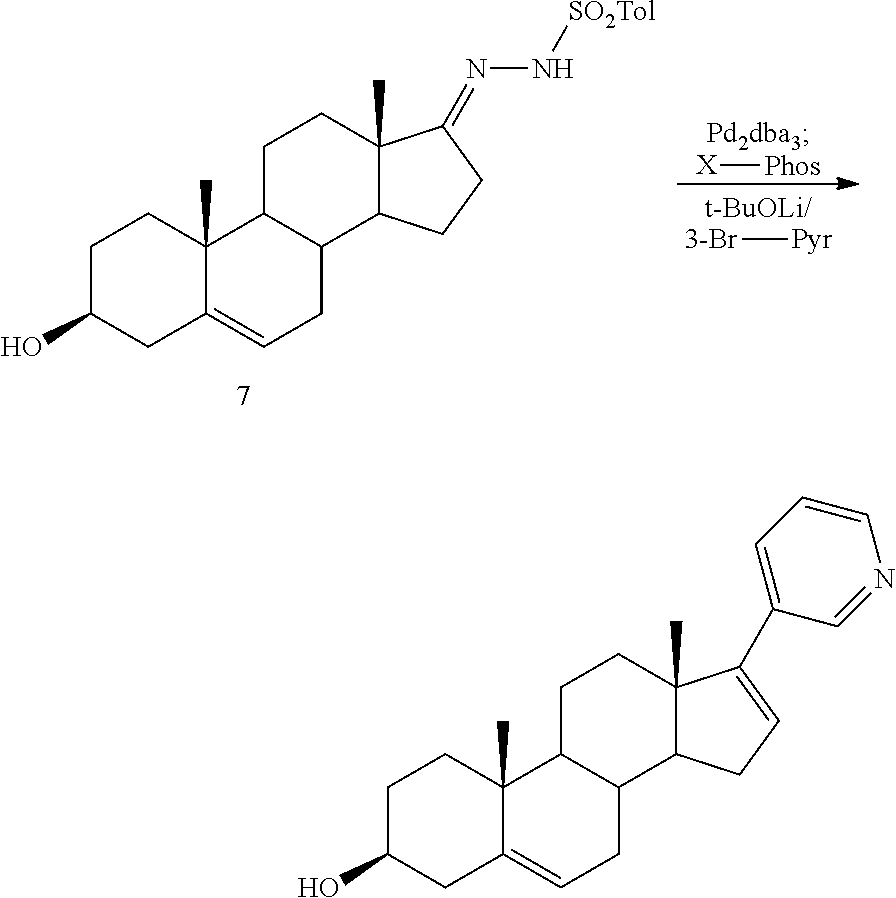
C1C(O)CC2=CCC3C(C2(C)C1)CCC1(C)C3CC=C1C1=CC=CN=C1.C1C(O)CC2=CCC3C(C2(C)C1)CCC1(C)C3CCC1=NN[SO2Tol].[3-Br][Pyr].[X][Phos]
